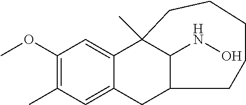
C1(OC)=C(C)C=C2C(=C1)C1(C)C(NO)C(C2)CCCCC1
